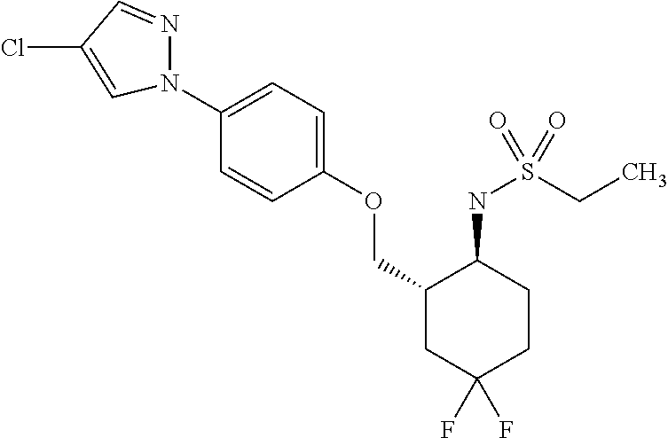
N1(C2=CC=C(OCC3CC(F)(F)CCC3NS(CC)(=O)=O)C=C2)N=CC(Cl)=C1
